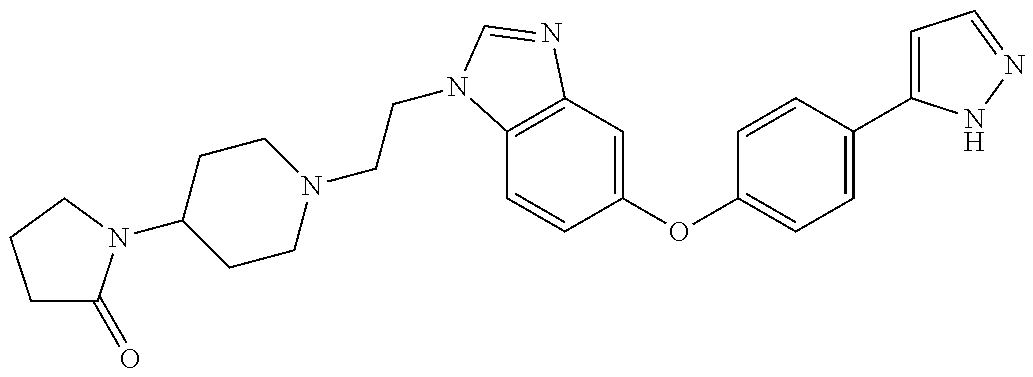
C12=C(C=C(OC3=CC=C(C4=CC=NN4)C=C3)C=C1)N=CN2CCN1CCC(N2C(=O)CCC2)CC1
